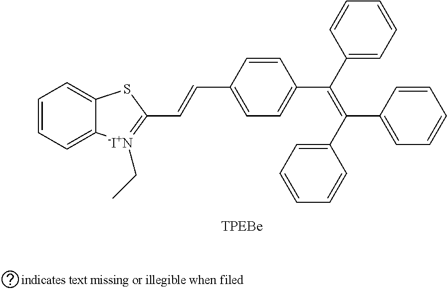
C1=CC=C2C(=C1)SC(C=CC1=CC=C(C(C3=CC=CC=C3)=C(C3=CC=CC=C3)C3=CC=CC=C3)C=C1)=[-I+N]2CC
